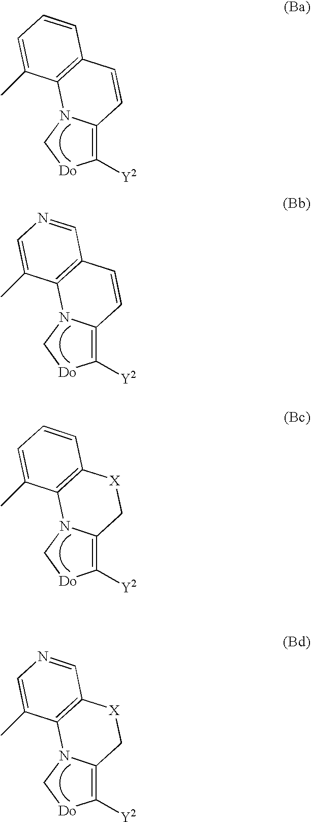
C1([Y2])=C2N(C[Do]1)C1=C(C=C2)C=CC=C1C.C1([Y2])=C2N(C[Do]1)C1=C(C=C2)C=NC=C1C.C1([Y2])=C2N(C[Do]1)C1=C([X]C2)C=CC=C1C.C1([Y2])=C2N(C[Do]1)C1=C([X]C2)C=NC=C1C
